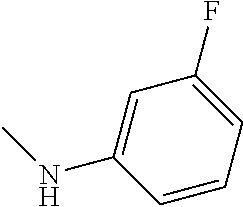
C1(F)=CC=CC(NC)=C1
